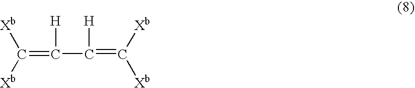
[Xb]C([Xb])=C(C(=C([Xb])[Xb])[H])[H]
